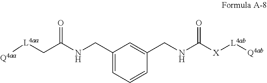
C1(CNC(C[L4aa][Q4aa])=O)=CC=CC(CNC([X][L4ab][Q4ab])=O)=C1
